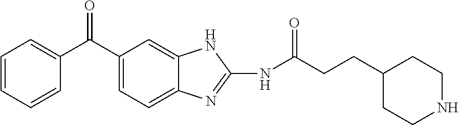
C1=CC=CC(C(C2=CC=C3C(=C2)NC(NC(=O)CCC2CCNCC2)=N3)=O)=C1
